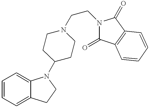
C1=CC=C2C(=C1)N(C1CCN(CCN3C(=O)C4=C(C3=O)C=CC=C4)CC1)CC2
